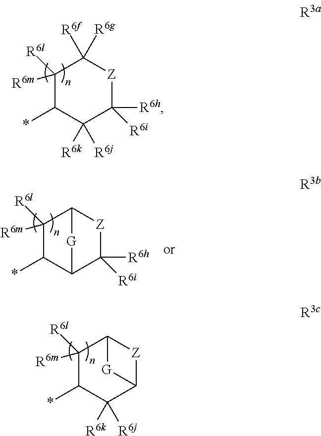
C1([R6m])([R6l])C(*)C([R6j])([R6k])C([R6h])([R6i])[Z]C1([R6g])[R6f].C1([R6m])([R6l])C(*)C2C([R6h])([R6i])[Z]C1[G]2.C1([R6m])([R6l])C(*)C([R6j])([R6k])C2[Z]C1[G]2
